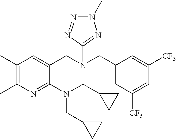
C1(C)=C(C)C=C(CN(CC2=CC([CF3])=CC([CF3])=C2)C2=NN(C)N=N2)C(N(CC2CC2)CC2CC2)=N1
